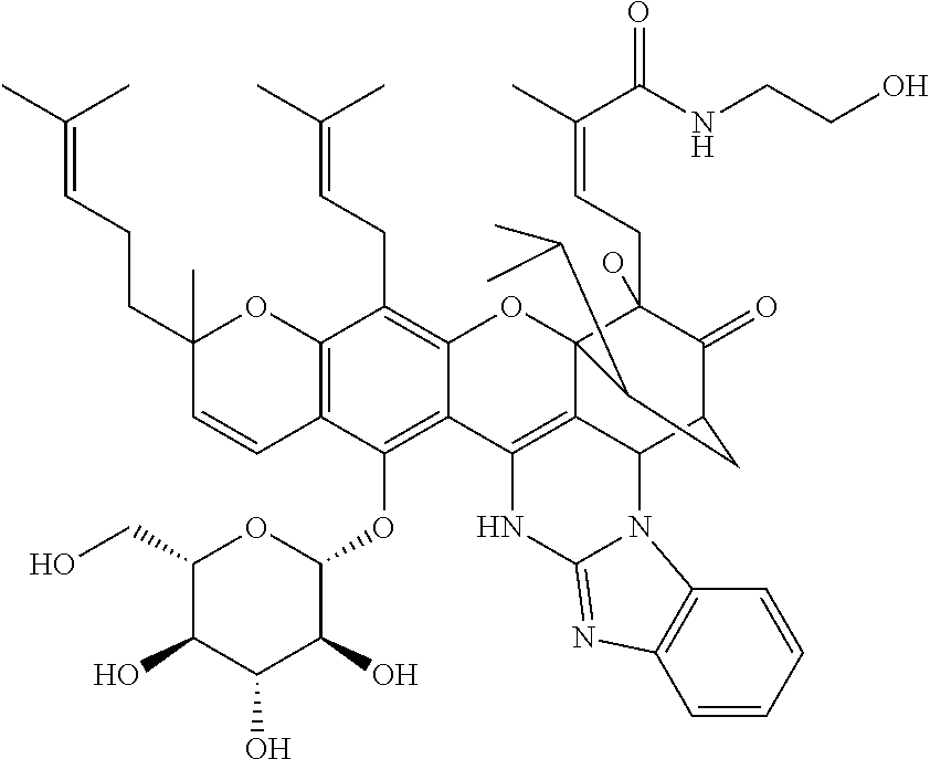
C12=C(C(OC3C(O)C(O)C(O)C(CO)O3)=C3C(=C1CC=C(C)C)OC14C(CC=C(C)C(NCCO)=O)(O)C(=O)C(CC1C(C)C)C1C4=C3NC3=NC4=C(C=CC=C4)N13)C=CC(CCC=C(C)C)(C)O2
